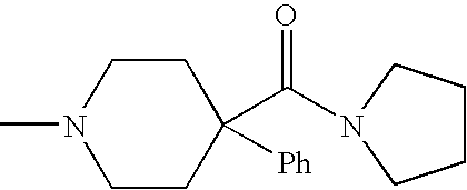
C1N(C)CCC(C(=O)N2CCCC2)([Ph])C1
